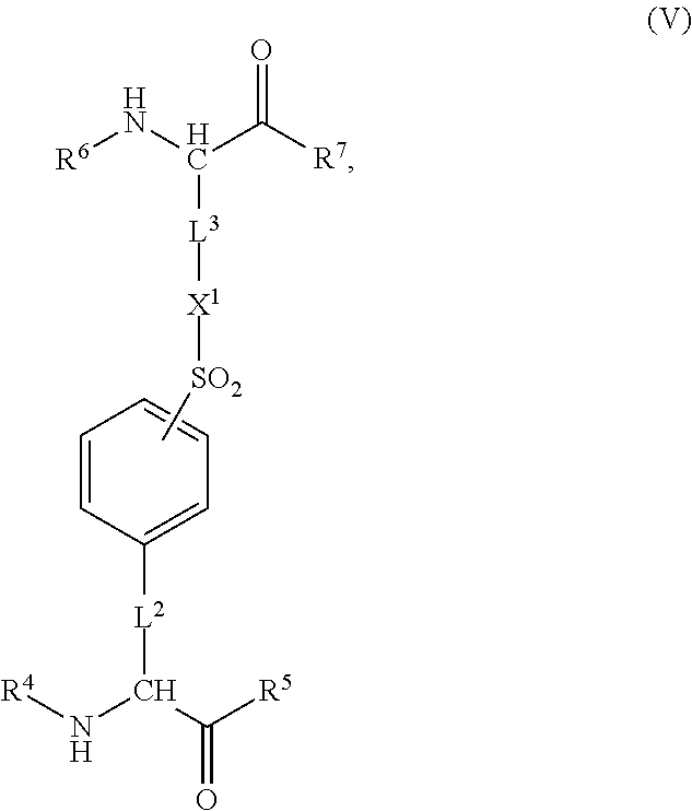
[R4]NC(C([R5])=O)[L2]C1=CC=CC=C1.C[SO2][X1][L3]C(C([R7])=O)N[R6]
